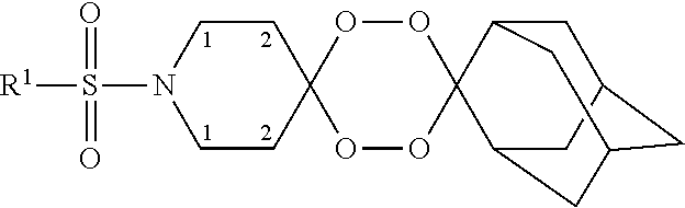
C1CC2(CCN1S([R1])(=O)=O)OOC1(OO2)C2CC3CC(CC1C3)C2
